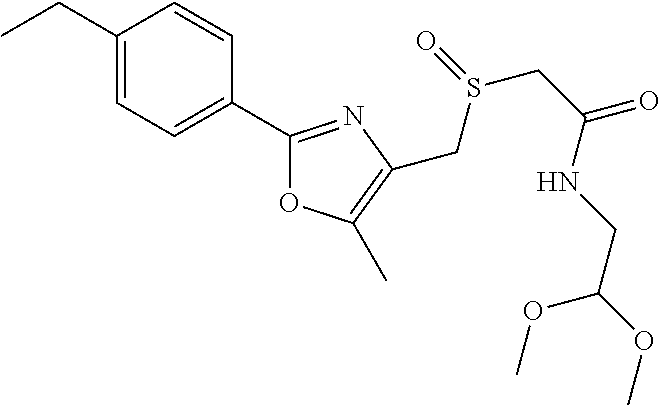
C1(CC)=CC=C(C2=NC(CS(=O)CC(=O)NCC(OC)OC)=C(C)O2)C=C1
